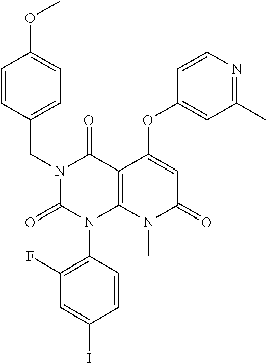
C1(F)=C(N2C3=C(C(=O)N(CC4=CC=C(OC)C=C4)C2=O)C(OC2=CC(C)=NC=C2)=CC(=O)N3C)C=CC(I)=C1
